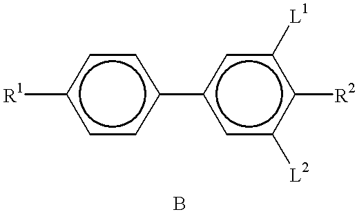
[R1]c1ccc(-c2cc([L2])c([R2])c([L1])c2)cc1
